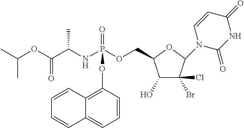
CC(OC(C(NP(OCC1C(O)C(Cl)(Br)C(N2C(=O)NC(=O)C=C2)O1)(=O)OC1=C2C(=CC=C1)C=CC=C2)C)=O)C
